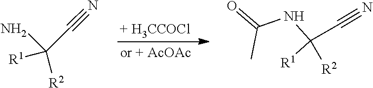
[R1]C([R2])(N)C#N.O=C(C)NC([R1])([R2])C#N
